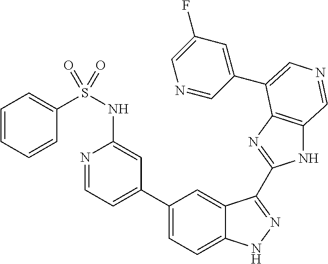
C1(C2=CC=NC(NS(C3=CC=CC=C3)(=O)=O)=C2)=CC=C2C(=C1)C(C1=NC3=C(N1)C=NC=C3C1=CC(F)=CN=C1)=NN2
